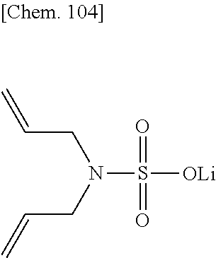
N(S(=O)(=O)[OLi])(CC=C)CC=C
